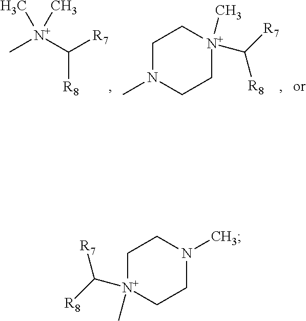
C1N(C)CC[N+](C)(C([R7])[R8])C1.C[N+](C([R7])[R8])(C)C.C1N(C)CC[N+](C)(C([R8])[R7])C1
